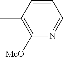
C1=CC(C)=C([MeO])N=C1
